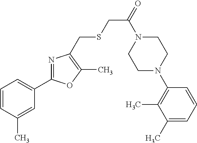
C1=CC(C)=CC(C2=NC(CSCC(=O)N3CCN(C4=C(C)C(C)=CC=C4)CC3)=C(C)O2)=C1
